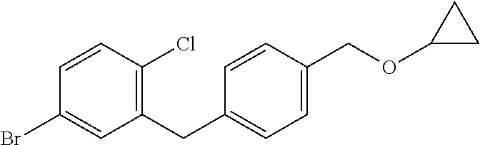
BrC1=CC(CC2=CC=C(COC3CC3)C=C2)=C(Cl)C=C1
